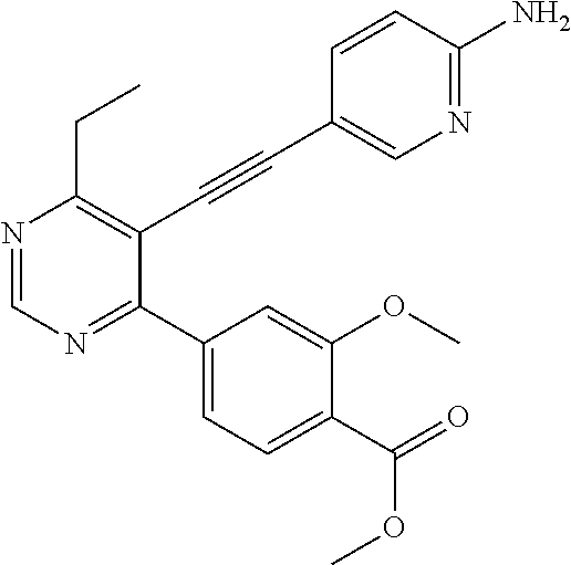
N1=CN=C(C2=CC=C(C(=O)OC)C(OC)=C2)C(C#CC2=CN=C(N)C=C2)=C1CC
